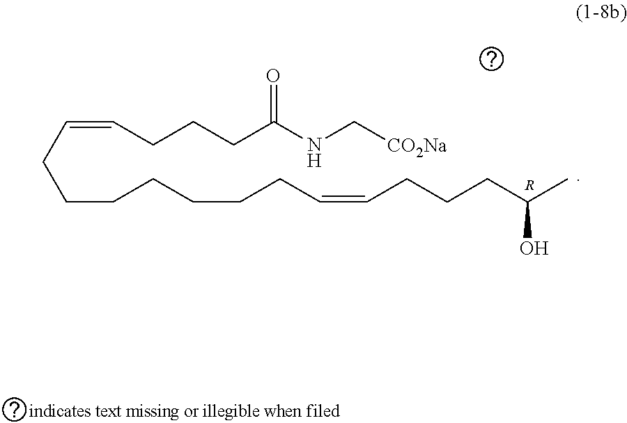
C(CCCCCC=CCCCC(C)O)CC=CCCCC(NC[CO2Na])=O.[R]
